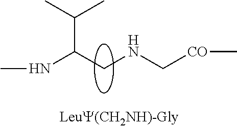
C(C(C)C)(CNC[CO]C)NC
